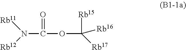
N(C(OC([Rb15])([Rb16])[Rb17])=O)([Rb11])[Rb12]
